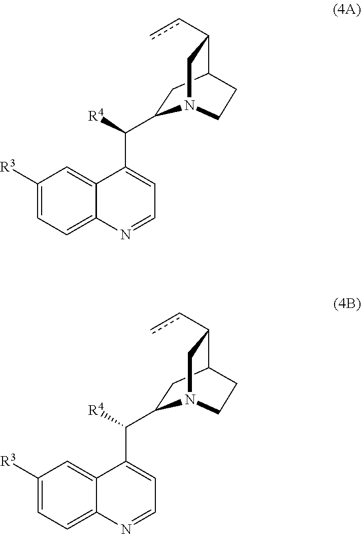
C1(C([R4])C2=CC=NC3=CC=C([R3])C=C23)CC2C(cc)CN1CC2.C1(C([R4])C2=CC=NC3=CC=C([R3])C=C23)CC2C(cc)CN1CC2
